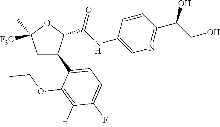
C1C(C2=CC=C(F)C(F)=C2OCC)C(C(NC2=CN=C(C(CO)O)C=C2)=O)OC1(C)[F3C]
